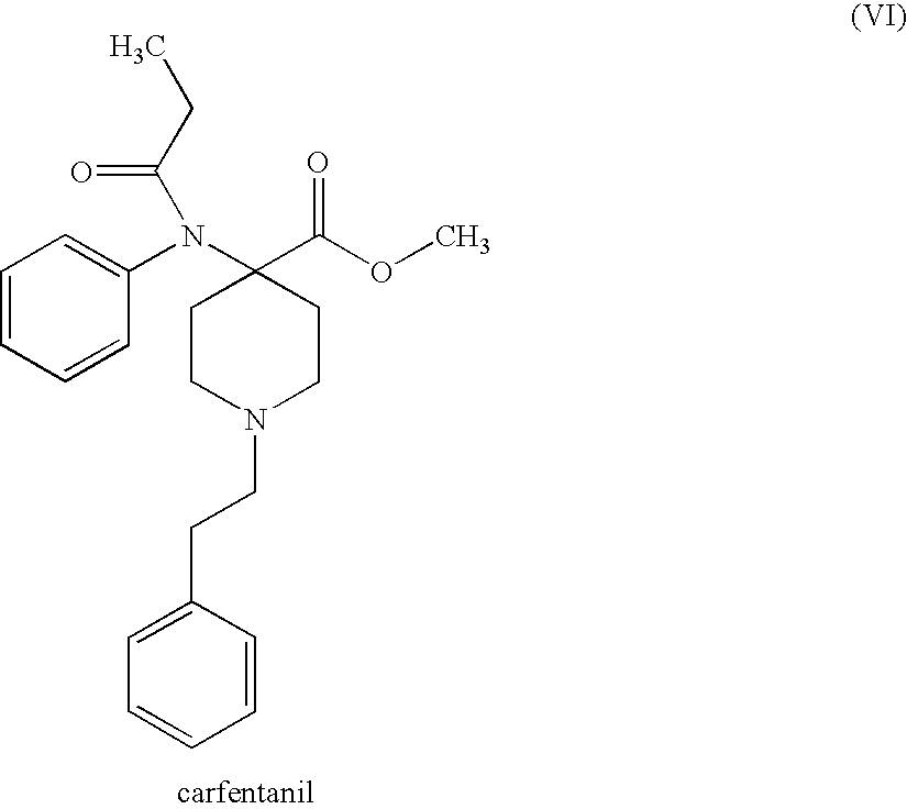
CCC(=O)N(C1=CC=CC=C1)C1(C(OC)=O)CCN(CCC2=CC=CC=C2)CC1
